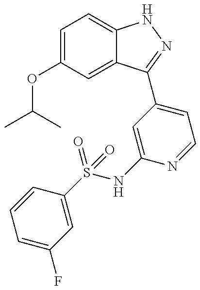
C1(OC(C)C)=CC=C2C(=C1)C(C1=CC=NC(NS(C3=CC(F)=CC=C3)(=O)=O)=C1)=NN2
